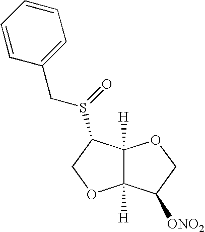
C12([H])C([H])(C(S(CC3=CC=CC=C3)=O)CO1)OCC2[ONO2]
